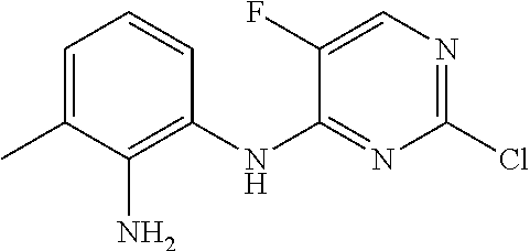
CC1=CC=CC(NC2=NC(Cl)=NC=C2F)=C1N
